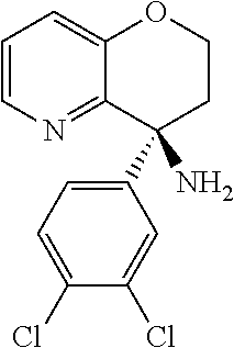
C1=CN=C2C(=C1)OCCC2(N)C1=CC=C(Cl)C(Cl)=C1
